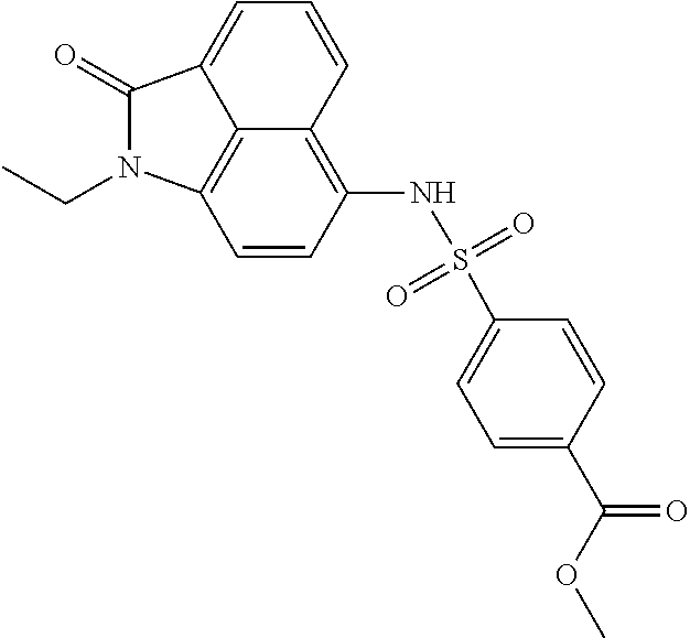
C12=C3C=CC(NS(C4=CC=C(C(=O)OC)C=C4)(=O)=O)=C1C=CC=C2C(=O)N3CC
